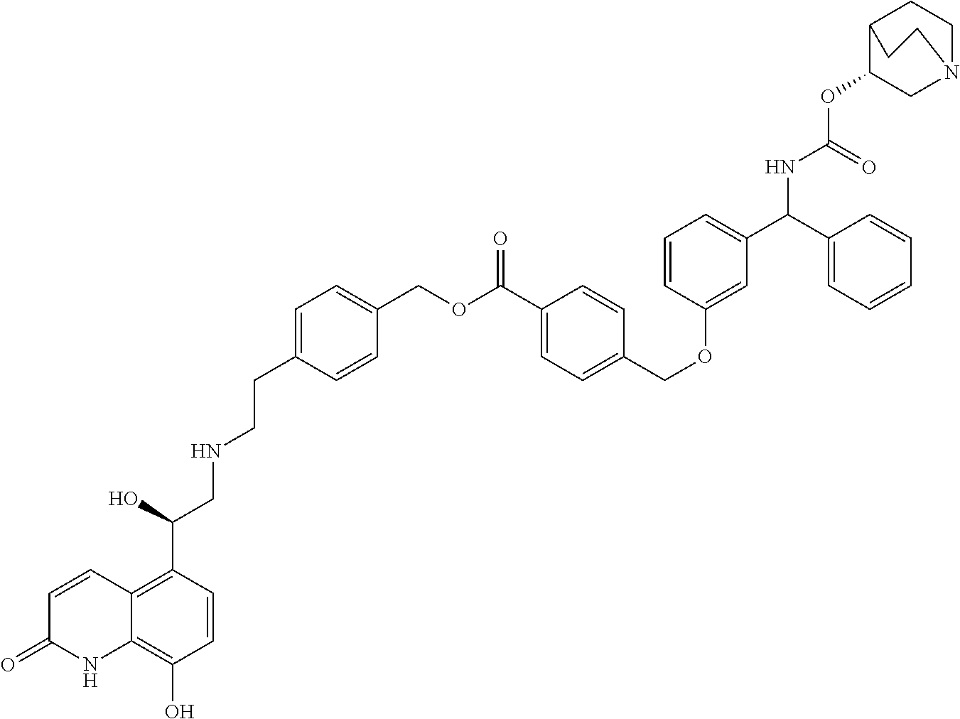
C1=C(CCNCC(C2=C3C(=C(O)C=C2)NC(=O)C=C3)O)C=CC(COC(C2=CC=C(COC3=CC(C(C4=CC=CC=C4)NC(OC4CN5CCC4CC5)=O)=CC=C3)C=C2)=O)=C1
